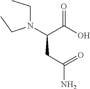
N(C(C(=O)O)CC(N)=O)(CC)CC
